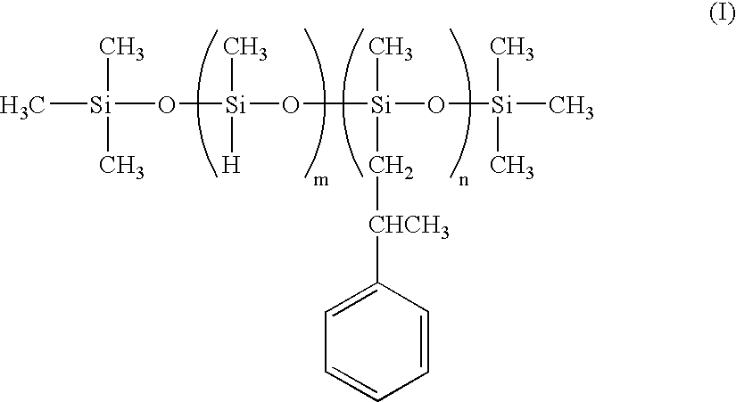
C[Si](C)(C)O[Si](C)([H])O[Si](C)(C[CHCH3]C1=CC=CC=C1)O[Si](C)(C)C
